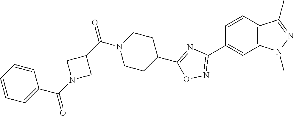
C1=CC2=C(C=C1C1=NOC(C3CCN(C(C4CN(C(C5=CC=CC=C5)=O)C4)=O)CC3)=N1)N(C)N=C2C
